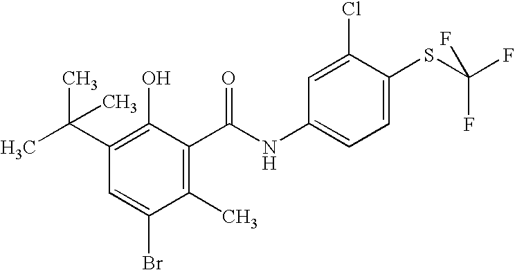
C1(C)=C(C(NC2=CC=C(SC(F)(F)F)C(Cl)=C2)=O)C(O)=C(C(C)(C)C)C=C1Br
